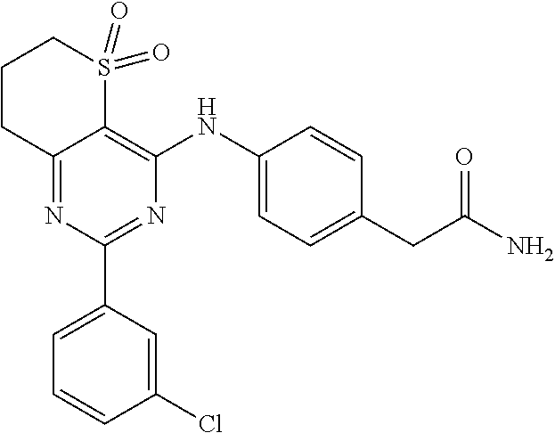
C1CC2=NC(C3=CC=CC(Cl)=C3)=NC(NC3=CC=C(CC(N)=O)C=C3)=C2S(=O)(=O)C1
